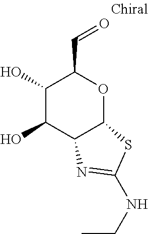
C1(O)C(O)C2C(OC1C=O)SC(NCC)=N2
